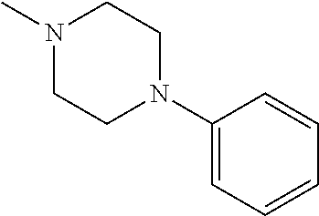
N1(C)CCN(C2=CC=CC=C2)CC1
